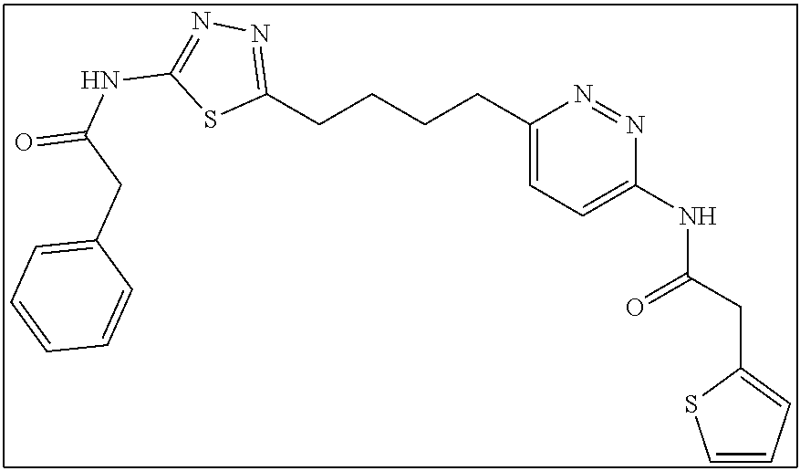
C1(CCCCC2=NN=C(NC(=O)CC3=CC=CC=C3)S2)=CC=C(NC(CC2=CC=CS2)=O)N=N1
